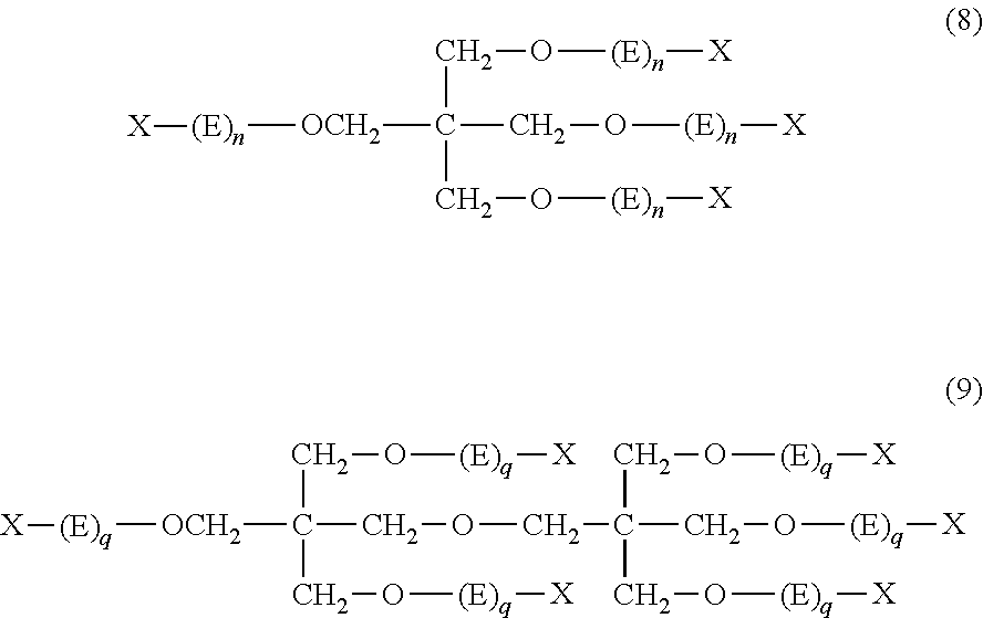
C(O[(E)n][X])C(CO[(E)n][X])(CO[(E)n][X])[OCH2][(E)n][X].C(O[(E)q][X])C(COCC(CO[(E)q][X])(CO[(E)q][X])CO[(E)q][X])(CO[(E)q][X])[OCH2][(E)q][X]
